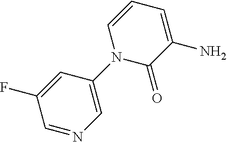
C1(N2C(=O)C(N)=CC=C2)=CN=CC(F)=C1
